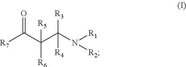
[R7]C(C(C(N([R2])[R1])([R3])[R4])([R6])[R5])=O
